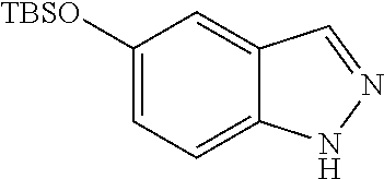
C1([TBSO])=CC=C2C(=C1)C=NN2
